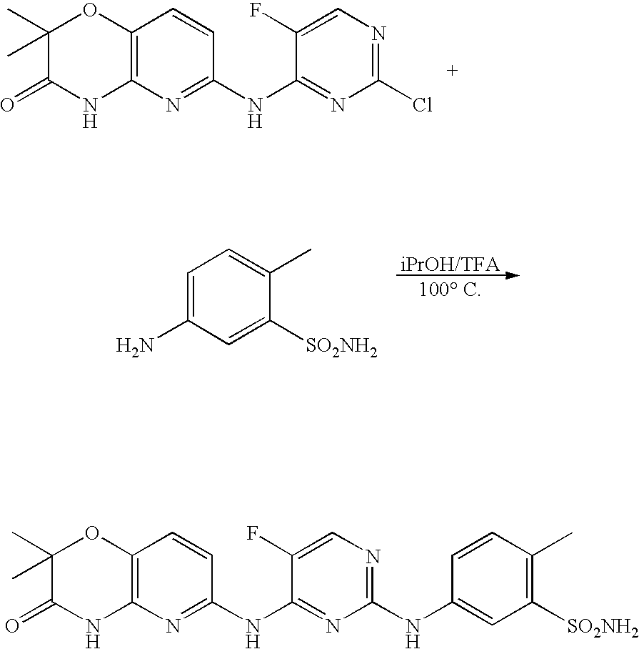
C12=C(N=C(NC3=NC(Cl)=NC=C3F)C=C1)NC(=O)C(C)(C)O2.C1=C(N)C=C([SO2NH2])C(C)=C1.[iPrOH/TFA].[100 C].C12=C(N=C(NC3=NC(NC4=CC([SO2NH2])=C(C)C=C4)=NC=C3F)C=C1)NC(=O)C(C)(C)O2
